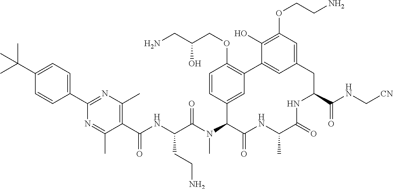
C1(C(NC(C(N(C2C(=O)NC(C)C(=O)NC(C(NC[CN])=O)CC3=CC(OCCN)=C(O)C(=C3)C3=C(OCC(CN)O)C=CC2=C3)C)=O)CCN)=O)=C(C)N=C(C2=CC=C(C(C)(C)C)C=C2)N=C1C
